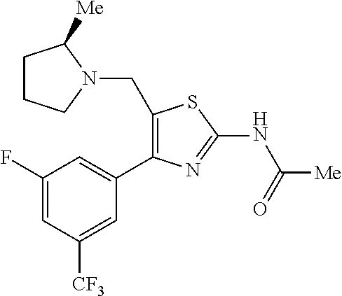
C1(F)=CC([CF3])=CC(C2=C(CN3CCCC3[Me])SC(NC([Me])=O)=N2)=C1
